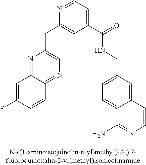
N1=C2C(=NC=C1CC1=CC(C(NCC3=CC=C4C(=C3)C=CN=C4N)=O)=CC=N1)C=CC(F)=C2
